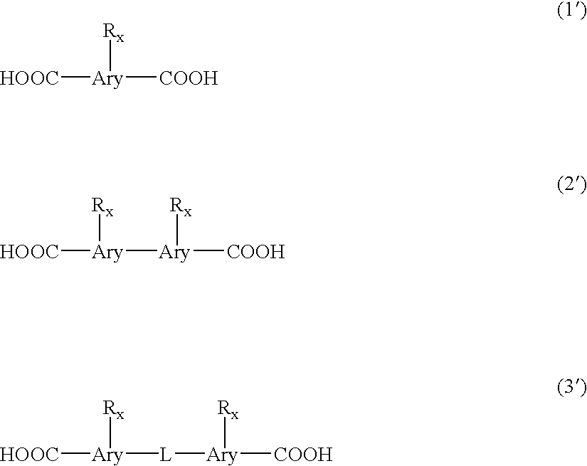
[HOOC][Ary]([COOH])[Rx].[HOOC][Ary]([Ary]([COOH])[Rx])[Rx].[HOOC][Ary]([L][Ary]([COOH])[Rx])[Rx]
